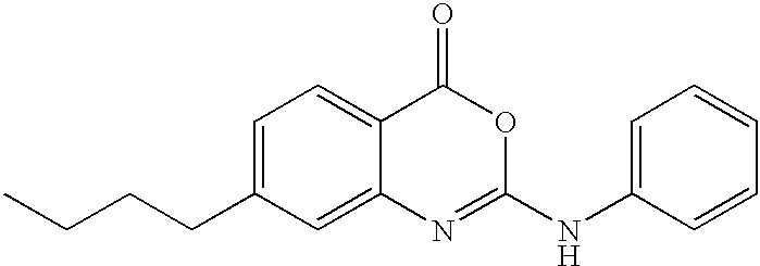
C1=C(CCCC)C=C2C(=C1)C(=O)OC(NC1=CC=CC=C1)=N2
